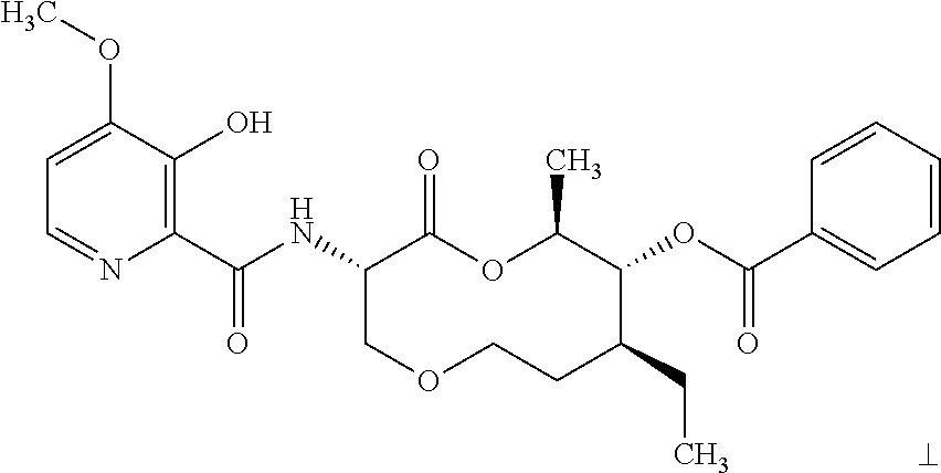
C1(C(NC2COCCC(CC)C(OC(=O)C3=CC=CC=C3)C(C)OC2=O)=O)=C(O)C(OC)=CC=N1
